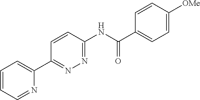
C1=CC=NC(C2=NN=C(NC(C3=CC=C([OMe])C=C3)=O)C=C2)=C1
